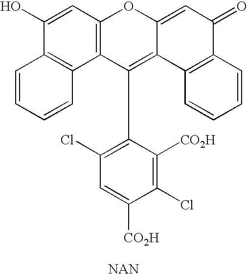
C1=C(O)C2=C(C3=C1OC1=CC(=O)C4=C(C1=C3C1=C(Cl)C=C([CO2H])C(Cl)=C1[CO2H])C=CC=C4)C=CC=C2
